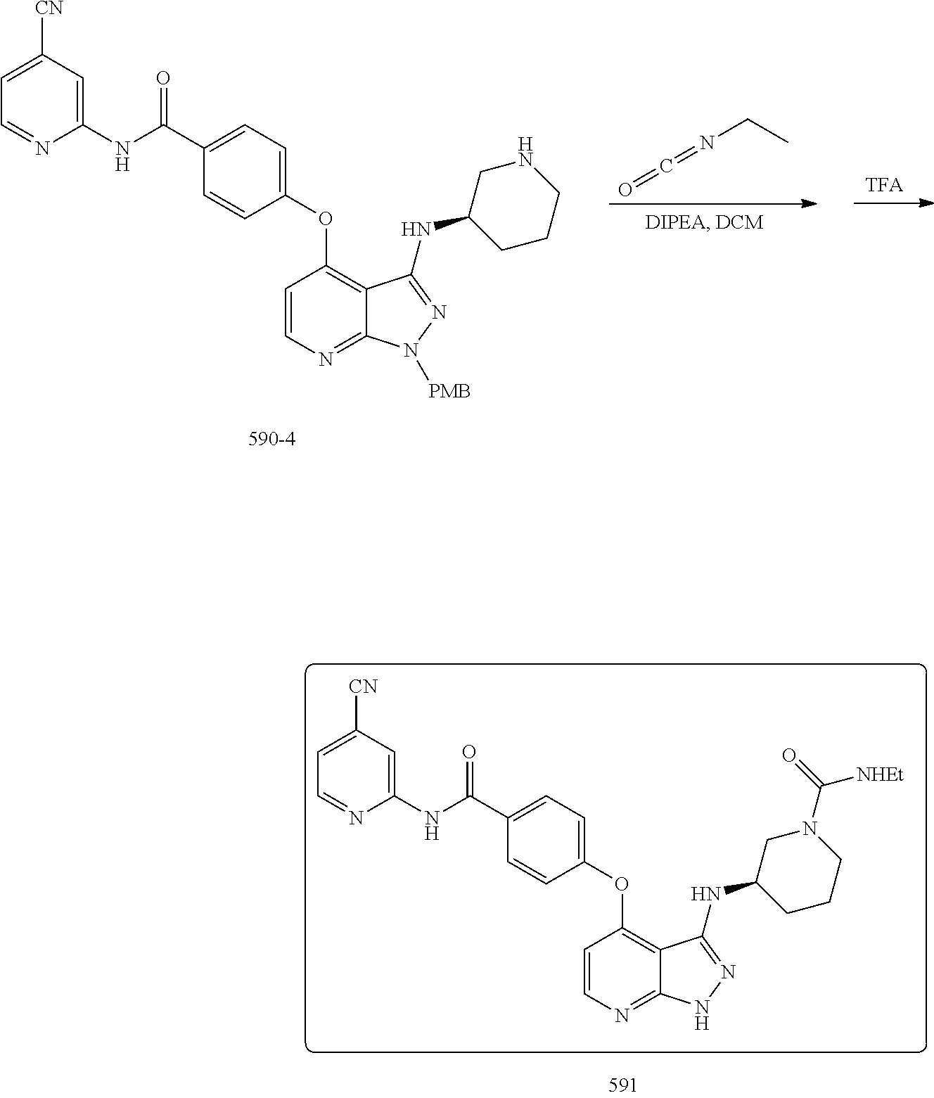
C1=C(C(NC2=CC([CN])=CC=N2)=O)C=CC(OC2=C3C(=NC=C2)NN=C3NC2CCCN(C(=O)[NHEt])C2)=C1.C1=C(C(NC2=CC([CN])=CC=N2)=O)C=CC(OC2=C3C(=NC=C2)N([PMB])N=C3NC2CCCNC2)=C1.O=C=NCC
